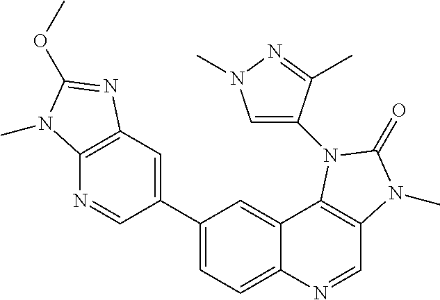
C1(C2=CC3=C(N=C2)N(C)C(OC)=N3)=CC=C2C(=C1)C1=C(C=N2)N(C)C(=O)N1C1=CN(C)N=C1C
